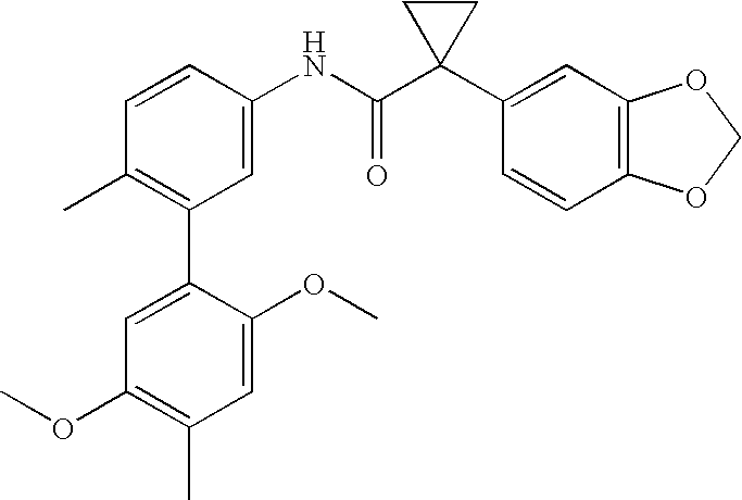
C1(NC(C2(C3=CC4=C(C=C3)OCO4)CC2)=O)=CC(C2=CC(OC)=C(C)C=C2OC)=C(C)C=C1
